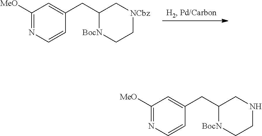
C1([MeO])=NC=CC(CC2[BocN]CC[NCbz]C2)=C1.C1([MeO])=NC=CC(CC2[BocN]CCNC2)=C1
